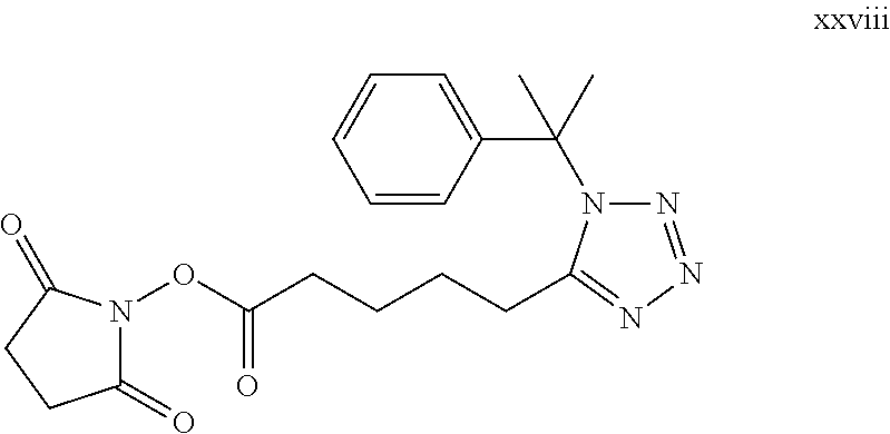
C1(=O)N(OC(=O)CCCCC2=NN=NN2C(C2=CC=CC=C2)(C)C)C(=O)CC1
